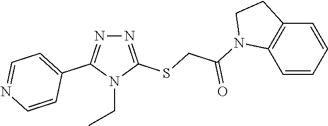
N1=C(SCC(=O)N2C3=C(C=CC=C3)CC2)N(CC)C(C2=CC=NC=C2)=N1
